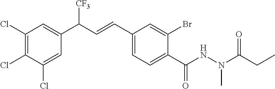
C1(Cl)=C(Cl)C(Cl)=CC(C(C=CC2=CC=C(C(NN(C(CC)=O)C)=O)C(Br)=C2)[CF3])=C1
